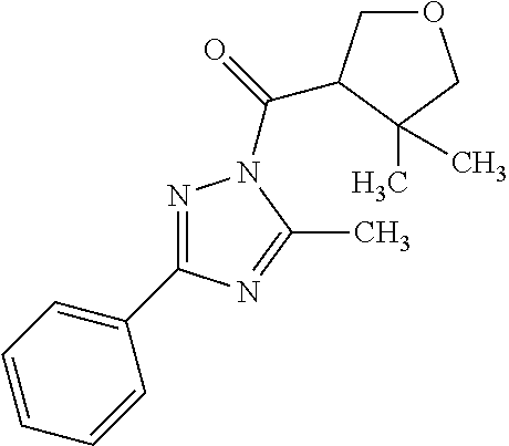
N1=C(C2=CC=CC=C2)N=C(C)N1C(=O)C1COCC1(C)C
